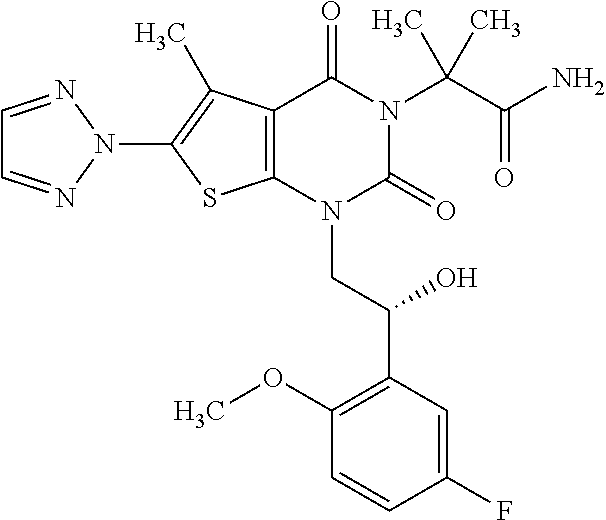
C12=C(C(C)=C(N3N=CC=N3)S1)C(=O)N(C(C(=O)N)(C)C)C(=O)N2CC(C1=C(OC)C=CC(F)=C1)O
